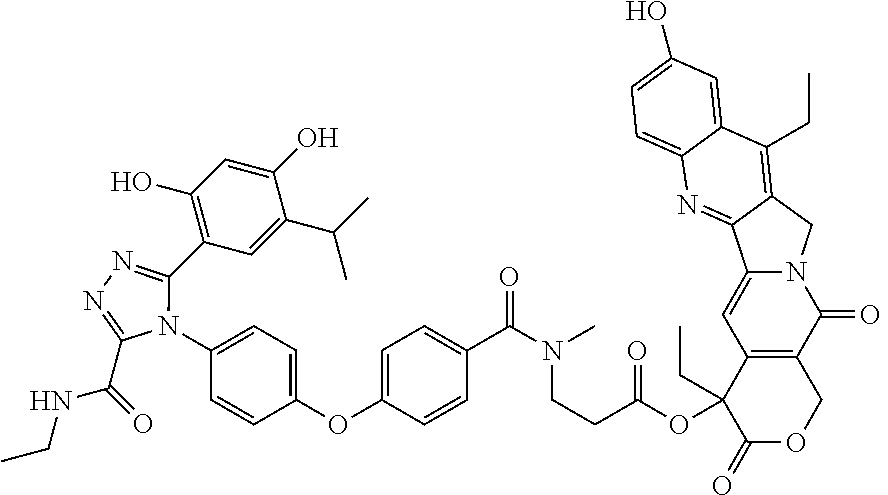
C(=O)(NCC)C1=NN=C(C2=C(O)C=C(O)C(C(C)C)=C2)N1C1=CC=C(OC2=CC=C(C(N(C)CCC(OC3(CC)C4=C(C(=O)N5CC6=C(CC)C7=CC(O)=CC=C7N=C6C5=C4)COC3=O)=O)=O)C=C2)C=C1
